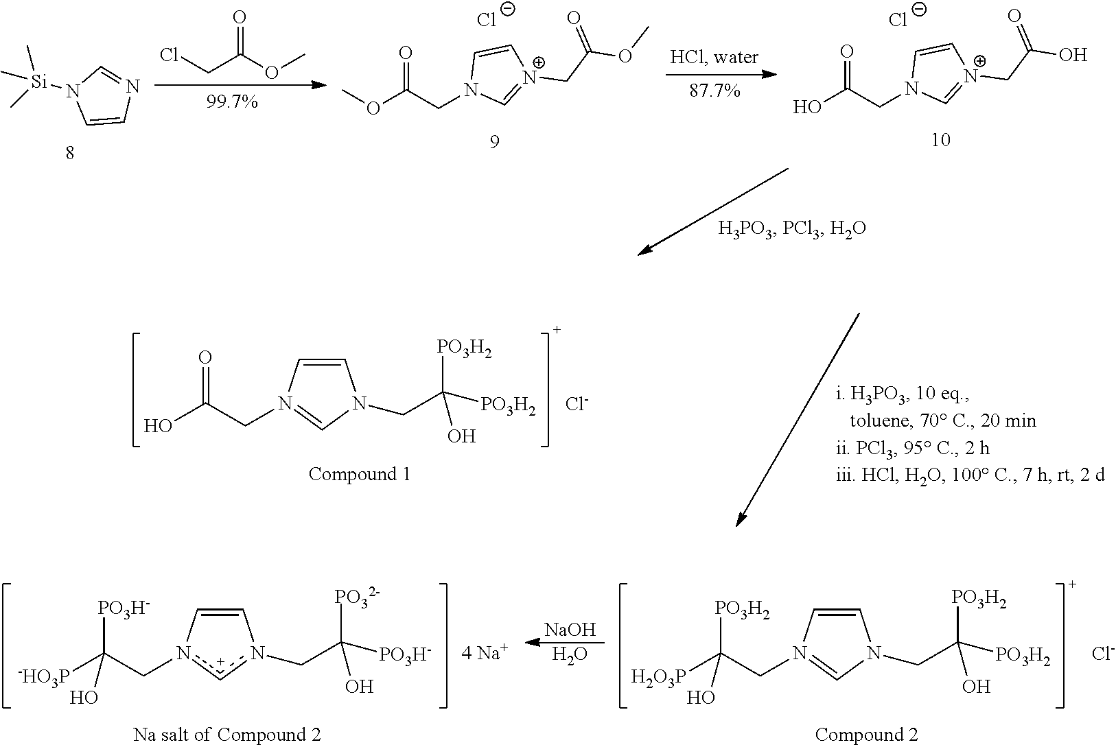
N1([Si](C)(C)C)C=CN=C1.ClCC(OC)=O.COC(CN1C=[N+](CC(OC)=O)C=C1)=O.[Cl-].OC(CN1C=[N+](CC(O)=O)C=C1)=O.[Cl-].C1=CN(CC(O)=O)=CN1CC([PO3H2])([PO3H2])O.[Cl-].C1=CN(CC([H2O3P])([PO3H2])O)=CN1CC([PO3H2])([PO3H2])O.[Cl-].[NaOH].O.[4 Na+].C1=Cn(CC([-HO3P])([PO3H-])O)[c+]n1CC([PO3H-])([PO32-])O
